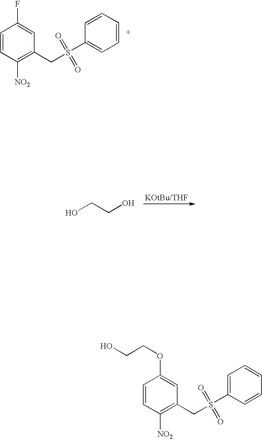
C1=CC([NO2])=C(CS(C2=CC=CC=C2)(=O)=O)C=C1F.OCCO.C1=CC([NO2])=C(CS(C2=CC=CC=C2)(=O)=O)C=C1OCCO
